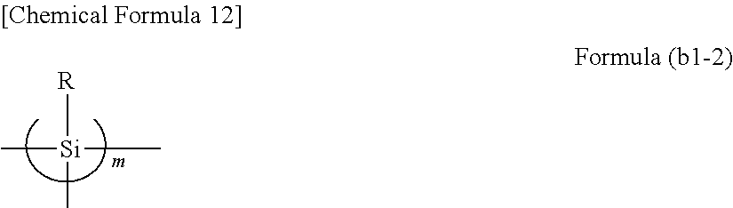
C[Si](C)(C)[R]
